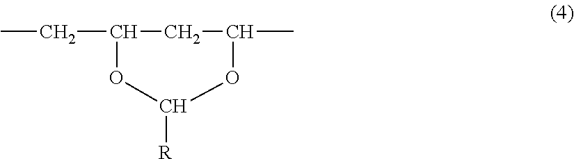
C1([R])OC(CC)CC(C)O1
